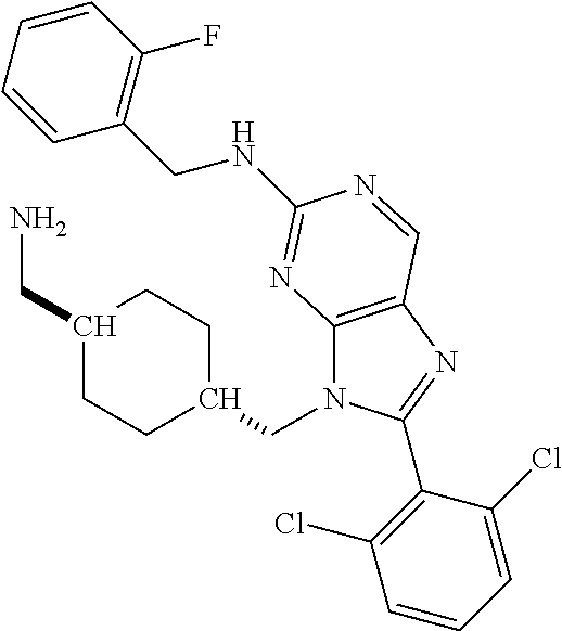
C1(CN)CCC(CN2C3=C(N=C2C2=C(Cl)C=CC=C2Cl)C=NC(NCC2=C(F)C=CC=C2)=N3)CC1
